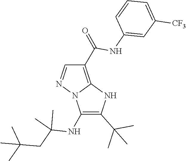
CC(C)(CC(C)(C)NC1=C(C(C)(C)C)NC2=C(C(NC3=CC([CF3])=CC=C3)=O)C=NN21)C
